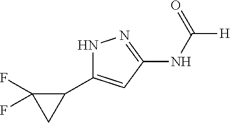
N1C(C2C(F)(F)C2)=CC(NC([H])=O)=N1
